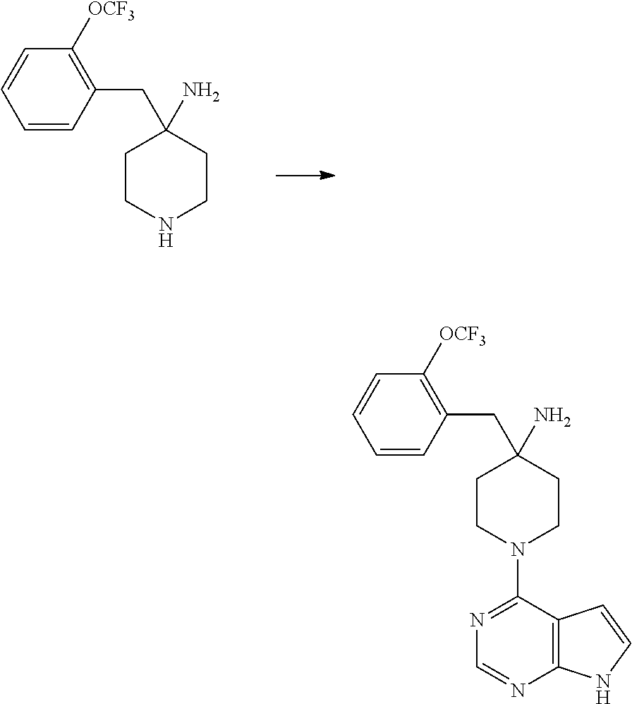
C1=CC(CC2(N)CCN(C3=NC=NC4=C3C=CN4)CC2)=C([OCF3])C=C1.C1=CC(CC2(N)CCNCC2)=C([OCF3])C=C1
